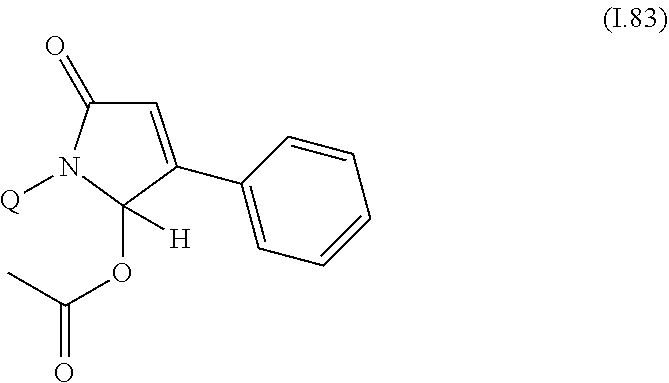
C1(=O)N([Q])C(OC(C)=O)([H])C(C2=CC=CC=C2)=C1
